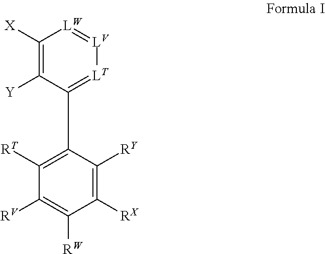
C1([X])=C([Y])C(C2=C([RT])C([RV])=C([RW])C([RX])=C2[RY])=[LT][LV]=[LW]1
